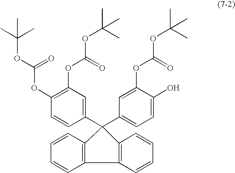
C1=CC2=C(C=C1)C1=C(C2(C2=CC=C(O)C(OC(=O)OC(C)(C)C)=C2)C2=CC(OC(OC(C)(C)C)=O)=C(OC(=O)OC(C)(C)C)C=C2)C=CC=C1
